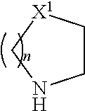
C1C[X1]CN1
